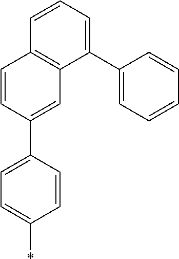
C1=CC(C2=CC=C(*)C=C2)=CC2=C1C=CC=C2C1=CC=CC=C1
